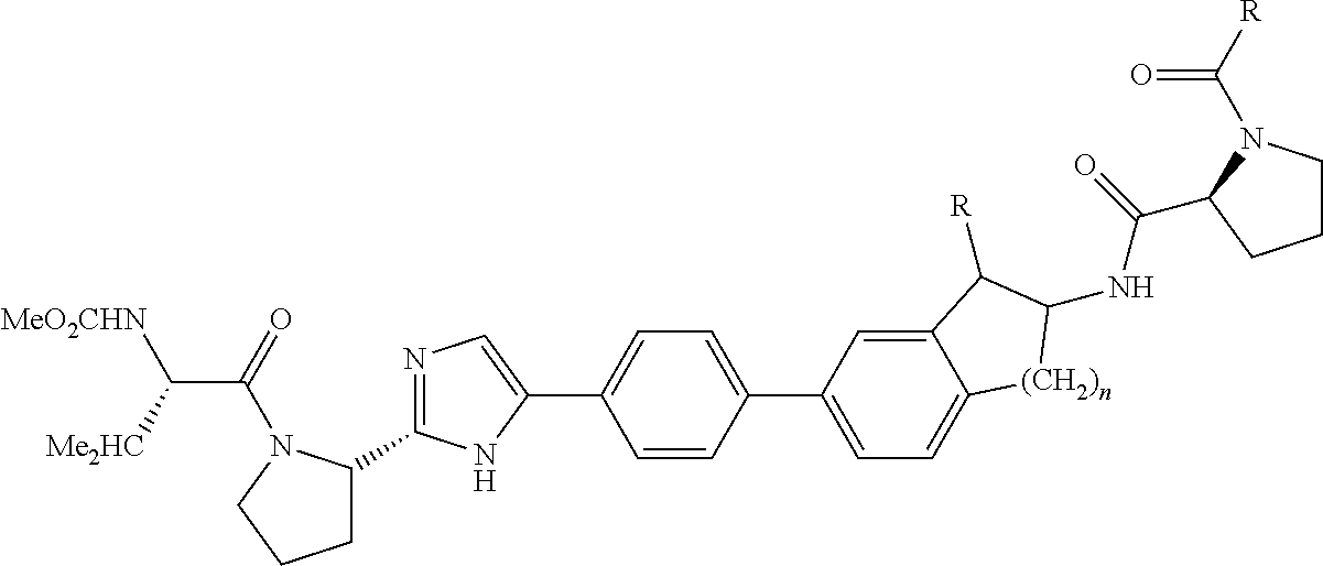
C1C(C2=NC=C(C3=CC=C(C4=CC=C5C(=C4)C([R])C(NC(=O)C4N(C([R])=O)CCC4)[(CH2)n]5)C=C3)N2)N(C(=O)C([Me2HC])[MeO2CHN])CC1
